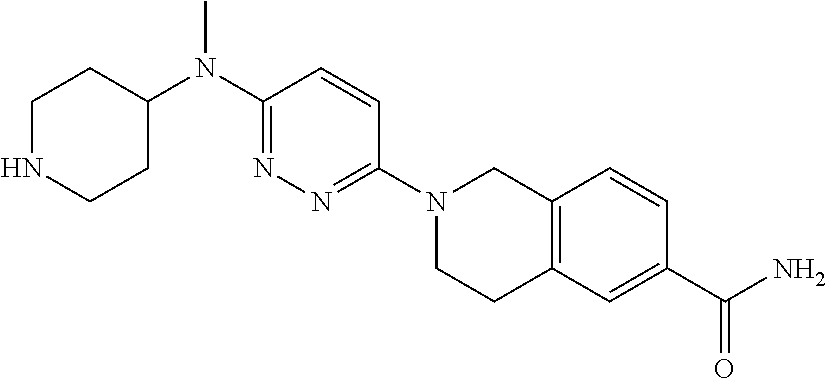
C1NCCC(N(C2=NN=C(N3CCC4=C(C3)C=CC(C(N)=O)=C4)C=C2)C)C1
